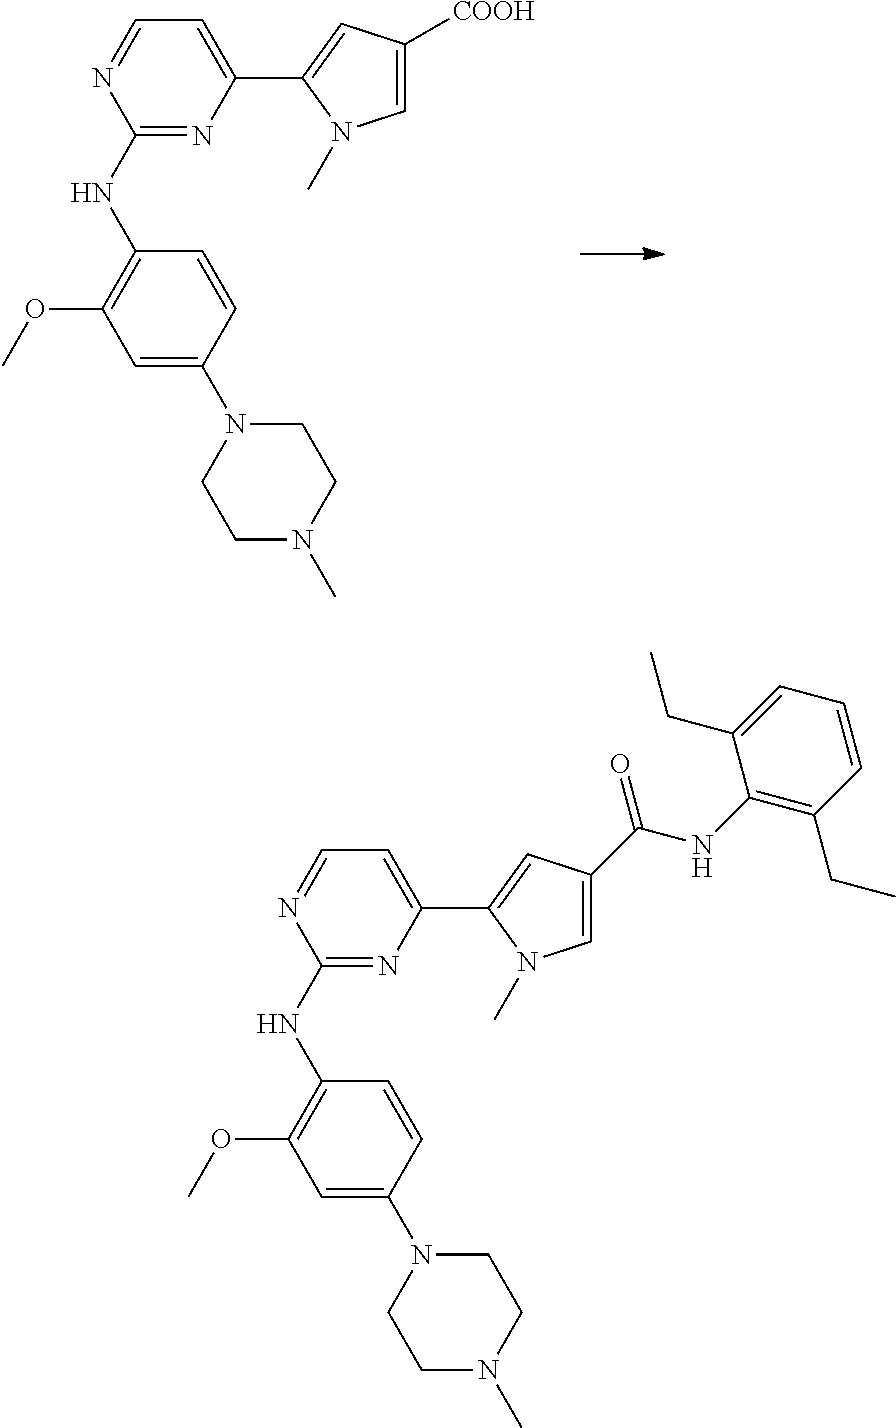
C1(NC2=C(OC)C=C(N3CCN(C)CC3)C=C2)=NC(C2=CC([COOH])=CN2C)=CC=N1.C1(NC2=C(OC)C=C(N3CCN(C)CC3)C=C2)=NC(C2=CC(C(NC3=C(CC)C=CC=C3CC)=O)=CN2C)=CC=N1
